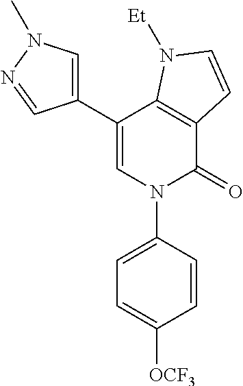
C1(C2=CN(C)N=C2)=CN(C2=CC=C([OCF3])C=C2)C(=O)C2=C1N([Et])C=C2
